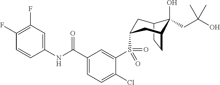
C12CCC(CC(S(C3=CC(C(NC4=CC(F)=C(F)C=C4)=O)=CC=C3Cl)(=O)=O)C1)C2(O)CC(O)(C)C
